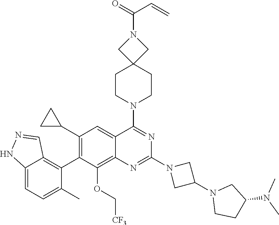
C12=CC=C(C)C(C3=C(C4CC4)C=C4C(=C3OC[CF3])N=C(N3CC(N5CCC(N(C)C)C5)C3)N=C4N3CCC4(CC3)CN(C(=O)C=C)C4)=C1C=NN2
